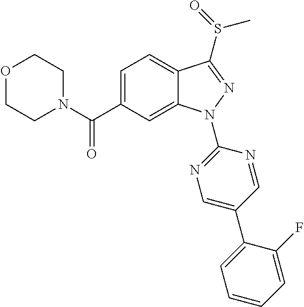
C12=CC=C(C(N3CCOCC3)=O)C=C1N(C1=NC=C(C3=CC=CC=C3F)C=N1)N=C2S(C)=O
